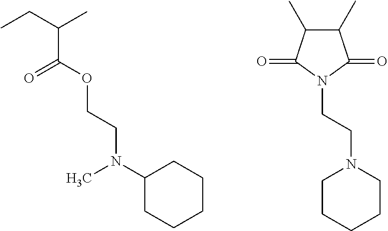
C(OC(=O)C(CC)C)CN(C1CCCCC1)C.C1(C)C(C)C(=O)N(CCN2CCCCC2)C1=O
